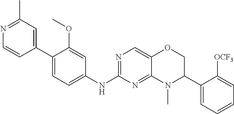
C1(C2=CC(C)=NC=C2)=CC=C(NC2=NC=C3C(=N2)N(C)C(C2=CC=CC=C2[OCF3])CO3)C=C1OC
